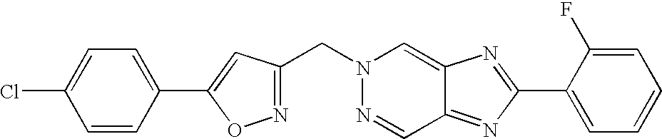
N1(CC2=NOC(C3=CC=C(Cl)C=C3)=C2)N=CC2=NC(C3=CC=CC=C3F)=NC2=C1
